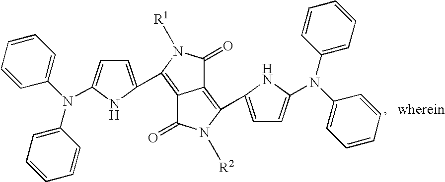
C12=C(C3=CC=C(N(C4=CC=CC=C4)C4=CC=CC=C4)N3)N([R1])C(=O)C1=C(C1=CC=C(N(C3=CC=CC=C3)C3=CC=CC=C3)N1)N([R2])C2=O
